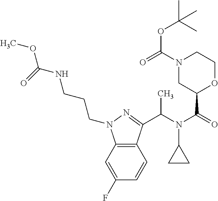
C12=C(C(C(N(C(=O)C3OCCN(C(=O)OC(C)(C)C)C3)C3CC3)C)=NN1CCCNC(OC)=O)C=CC(F)=C2
